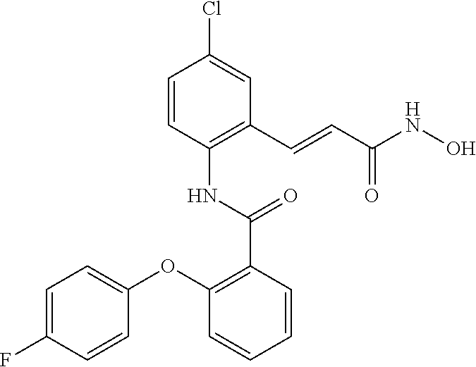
C1=CC(Cl)=CC(C=CC(NO)=O)=C1NC(=O)C1=C(OC2=CC=C(F)C=C2)C=CC=C1
